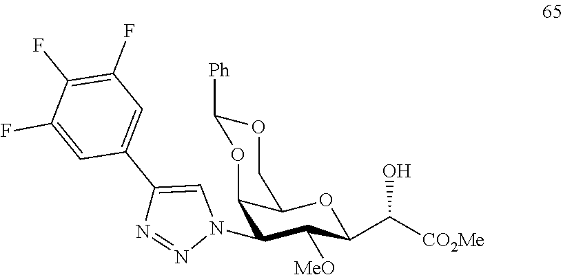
C12C(N3C=C(C4=CC(F)=C(F)C(F)=C4)N=N3)C([MeO])C(C([CO2Me])O)OC1COC([Ph])O2
